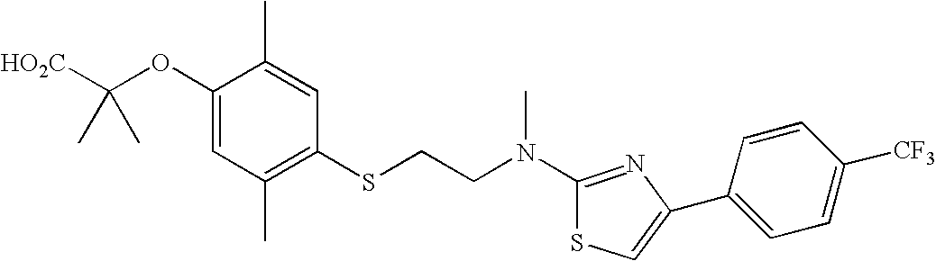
C1(OC([HO2C])(C)C)=CC(C)=C(SCCN(C2=NC(C3=CC=C([CF3])C=C3)=CS2)C)C=C1C
